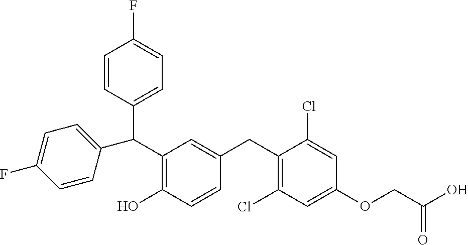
C(C1=C(O)C=CC(CC2=C(Cl)C=C(OCC(=O)O)C=C2Cl)=C1)(C1=CC=C(F)C=C1)C1=CC=C(F)C=C1
